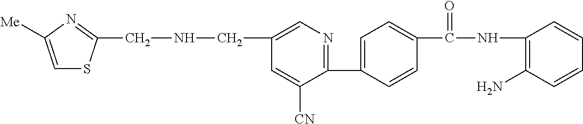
C1(CNCC2=NC([Me])=CS2)=CN=C(C2=CC=C(C(NC3=C(N)C=CC=C3)=O)C=C2)C([CN])=C1
